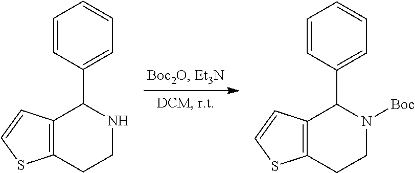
C1=CC(C2NCCC3=C2C=CS3)=CC=C1.C1=CC(C2N([Boc])CCC3=C2C=CS3)=CC=C1
